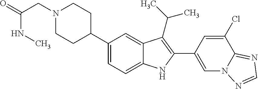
C1(C2CCN(CC(NC)=O)CC2)=CC=C2C(=C1)C(C(C)C)=C(C1=CN3C(=NC=N3)C(Cl)=C1)N2
